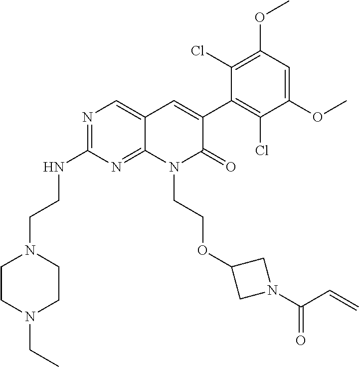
C1(NCCN2CCN(CC)CC2)=NC=C2C(=N1)N(CCOC1CN(C(C=C)=O)C1)C(=O)C(C1=C(Cl)C(OC)=CC(OC)=C1Cl)=C2
